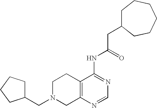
C1(CN2CC3=C(CC2)C(NC(CC2CCCCCC2)=O)=NC=N3)CCCC1
